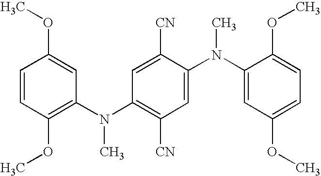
C1=CC(OC)=C(N(C2=C([CN])C=C(N(C3=CC(OC)=CC=C3OC)C)C([CN])=C2)C)C=C1OC
